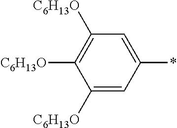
C1([C6H13O])=CC(*)=CC([C6H13O])=C1[C6H13O]
